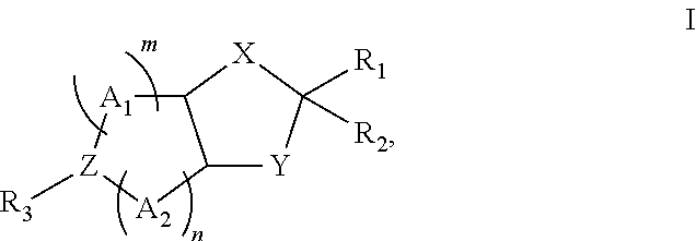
C12[A1][Z]([R3])[A2]C1[Y]C([R2])([R1])[X]2
